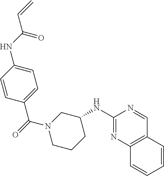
C1=CC(C(=O)N2CCCC(NC3=NC4=C(C=N3)C=CC=C4)C2)=CC=C1NC(C=C)=O
